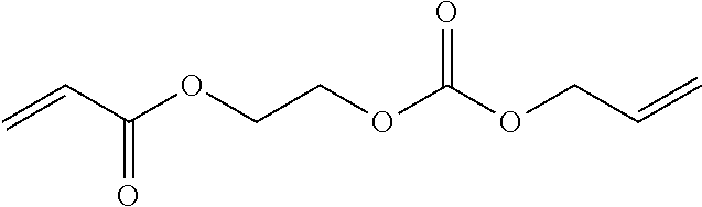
C=CC(OCCOC(OCC=C)=O)=O
